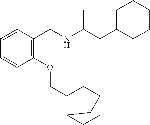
C1=CC=CC(CNC(CC2CCCCC2)C)=C1OCC1C2CCC(C1)C2
